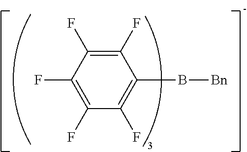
C1(F)=C(F)C(F)=C(F)C(F)=C1B[Bn]
